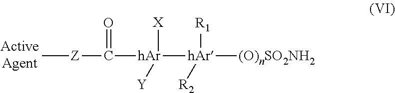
C[Z]C(=O)[hAr]([hAr]([(O)nSO2NH2])([R1])[R2])([X])[Y]
